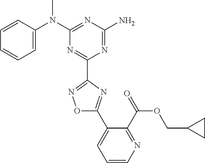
C1=CC(N(C2=NC(N)=NC(C3=NOC(C4=CC=CN=C4C(OCC4CC4)=O)=N3)=N2)C)=CC=C1
